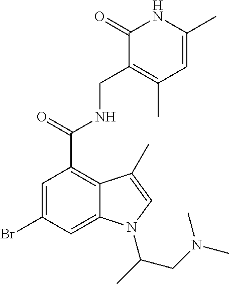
C1=C(C)NC(=O)C(CNC(C2=C3C(=CC(Br)=C2)N(C(C)CN(C)C)C=C3C)=O)=C1C
